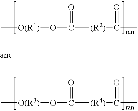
C[O(R1)]OC([(R2)]C(=O)C)=O.C[O(R3)]OC([(R4)]C(=O)C)=O
